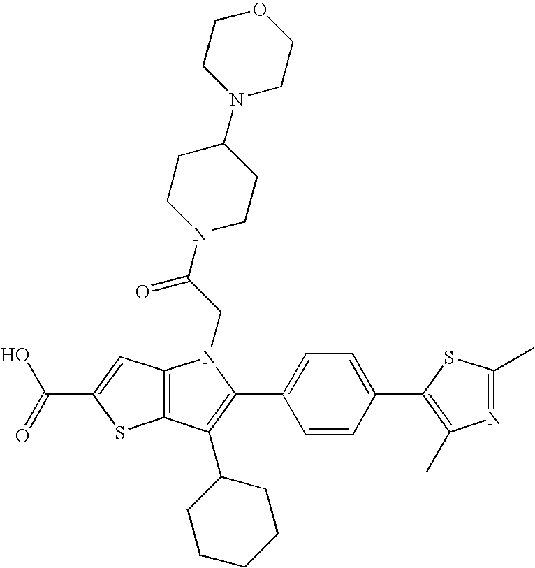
C(C1=CC2=C(S1)C(C1CCCCC1)=C(C1=CC=C(C3=C(C)N=C(C)S3)C=C1)N2CC(=O)N1CCC(N2CCOCC2)CC1)(=O)O
